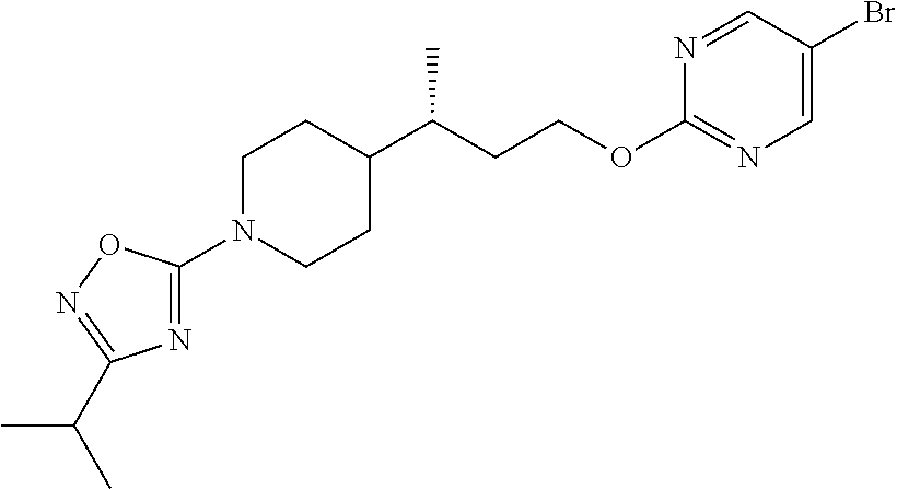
C1(N2CCC(C(CCOC3=NC=C(Br)C=N3)C)CC2)=NC(C(C)C)=NO1
